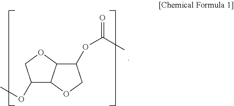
C1(OC)C2C(OC1)C(OC(=O)C)CO2
